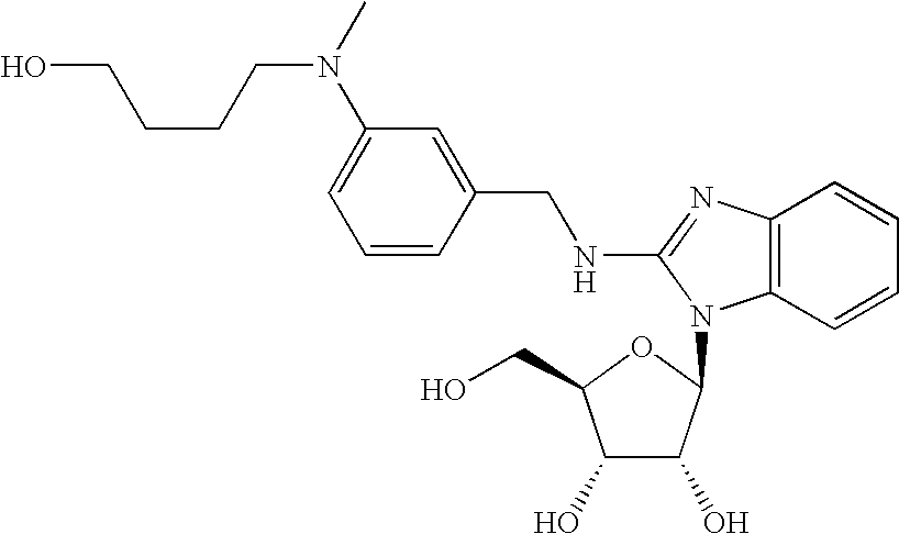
C1=C(N(CCCCO)C)C=C(CNC2=NC3=C(C=CC=C3)N2C2C(O)C(O)C(CO)O2)C=C1
